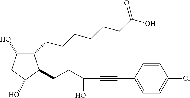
C1(O)CC(O)C(CCC(C#CC2=CC=C(Cl)C=C2)O)C1CCCCCCC(O)=O
